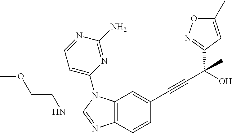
C12=C(C=CC(C#CC(C3=NOC(C)=C3)(C)O)=C1)N=C(NCCOC)N2C1=CC=NC(N)=N1
